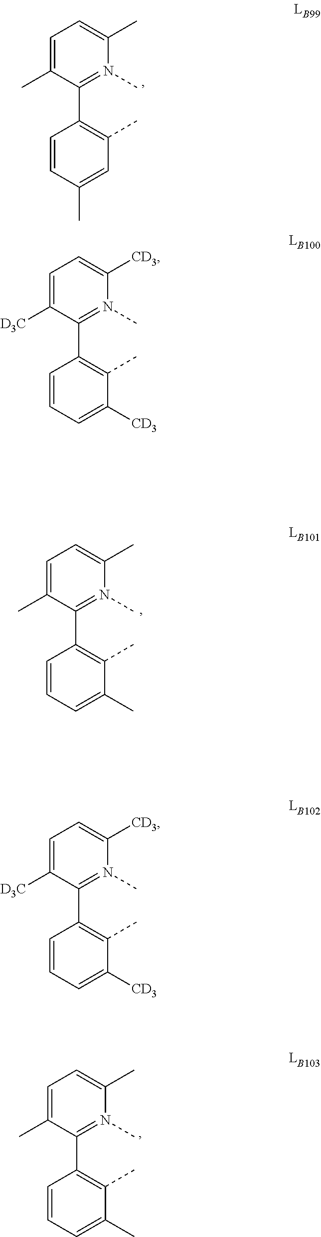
C1=C([D3C])C(C2=C(C)C([CD3])=CC=C2)=N(C)C([CD3])=C1.C1=C([D3C])C(C2=C(C)C([CD3])=CC=C2)=N(C)C([CD3])=C1.C1=C(C)C(C2=C(C)C(C)=CC=C2)=N(C)C(C)=C1.C1=C(C)C(C2=C(C)C=C(C)C=C2)=N(C)C(C)=C1.C1=C(C)C(C2=C(C)C(C)=CC=C2)=N(C)C(C)=C1
